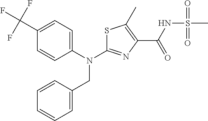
S1C(N(C2=CC=C(C(F)(F)F)C=C2)CC2=CC=CC=C2)=NC(C(NS(C)(=O)=O)=O)=C1C
